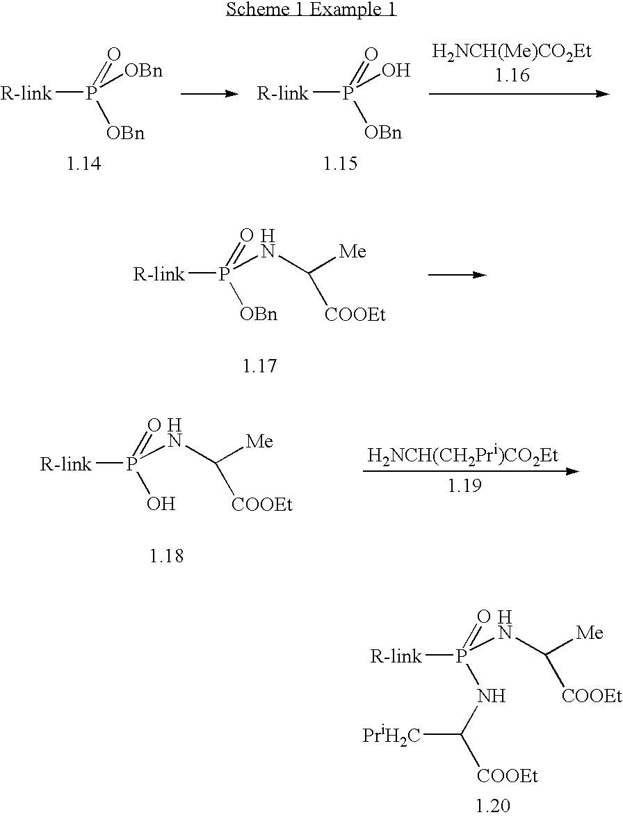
[R-link]P(=O)([OBn])[OBn].[R-link]P(=O)([OBn])O.[H2NCH(Me)CO2Et1.16].[R-link]P(=O)([OBn])NC([COOEt])[Me].[R-link]P(=O)(NC([PriH2C])[COOEt])NC([COOEt])[Me].[R-link]P(=O)(O)NC([COOEt])[Me].[H2NCH(CH2Pri)CO2Et]
